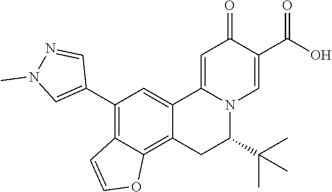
C12=CC(C3=CN(C)N=C3)=C3C(=C1CC(C(C)(C)C)N1C2=CC(=O)C(C(O)=O)=C1)OC=C3
